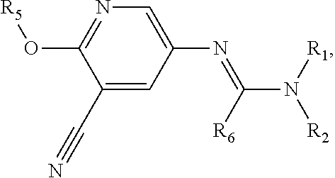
N1=C(O[R5])C(C#N)=CC(N=C(N([R1])[R2])[R6])=C1
